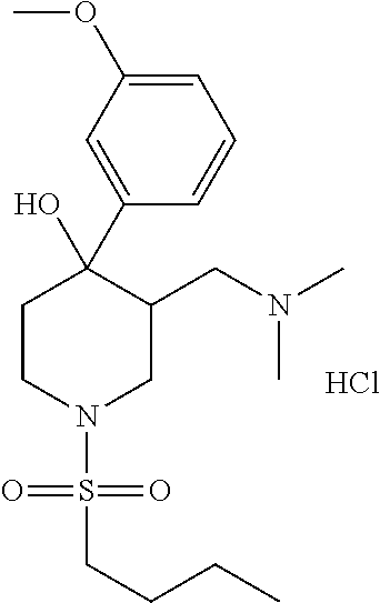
C1=C(OC)C=C(C2(O)CCN(S(=O)(=O)CCCC)CC2CN(C)C)C=C1.Cl
